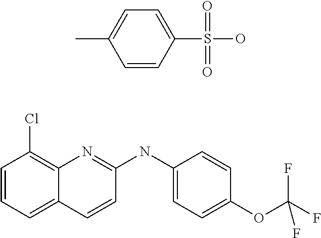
C1=C2C(=C(Cl)C=C1)N=C(NC1=CC=C(OC(F)(F)F)C=C1)C=C2.C1=CC(S(=O)(=O)O)=CC=C1C
